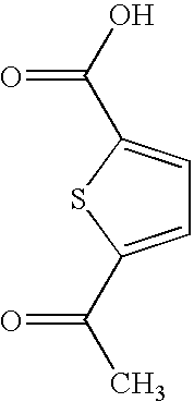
C1=C(C(C)=O)SC(C(O)=O)=C1
